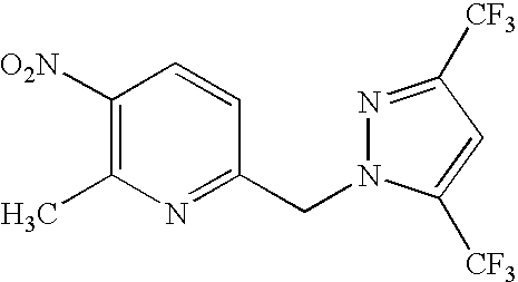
C1([O2N])=C(C)N=C(CN2N=C([CF3])C=C2[CF3])C=C1
